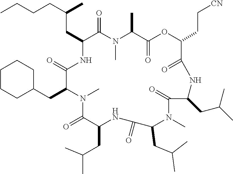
C(CC1NC(=O)C(CC2CCCCC2)N(C)C(=O)C(CC(C)C)NC(=O)C(CC(C)C)N(C)C(=O)C(CC(C)C)NC(=O)C(CC[CN])OC(=O)C(C)N(C)C1=O)(CCCC)C
